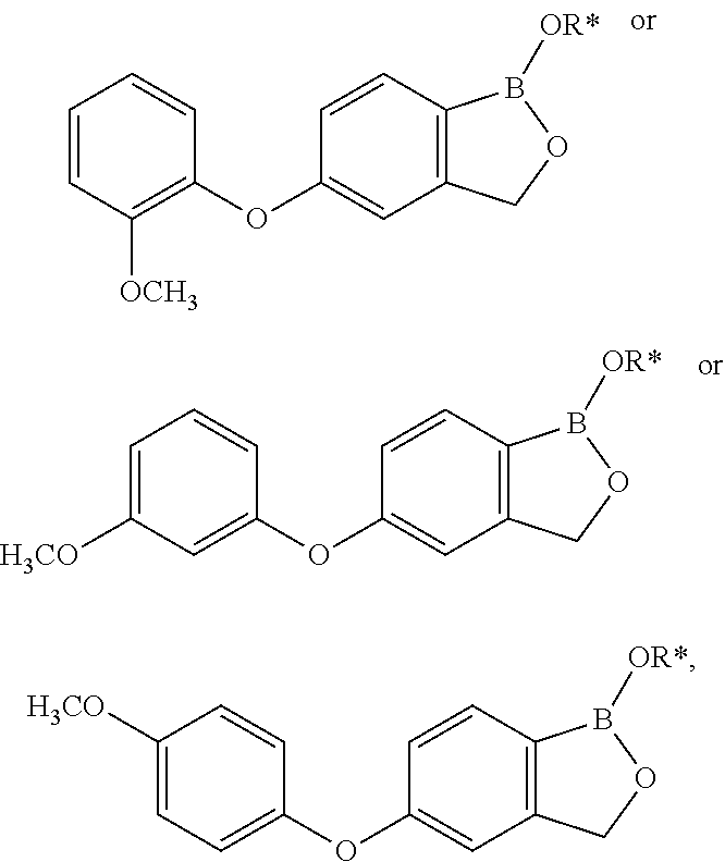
C1=CC([OCH3])=C(OC2=CC3=C(C=C2)B([OR*])OC3)C=C1.C1([H3CO])=CC=CC(OC2=CC3=C(C=C2)B([OR*])OC3)=C1.C1=C([H3CO])C=CC(OC2=CC3=C(C=C2)B([OR*])OC3)=C1
